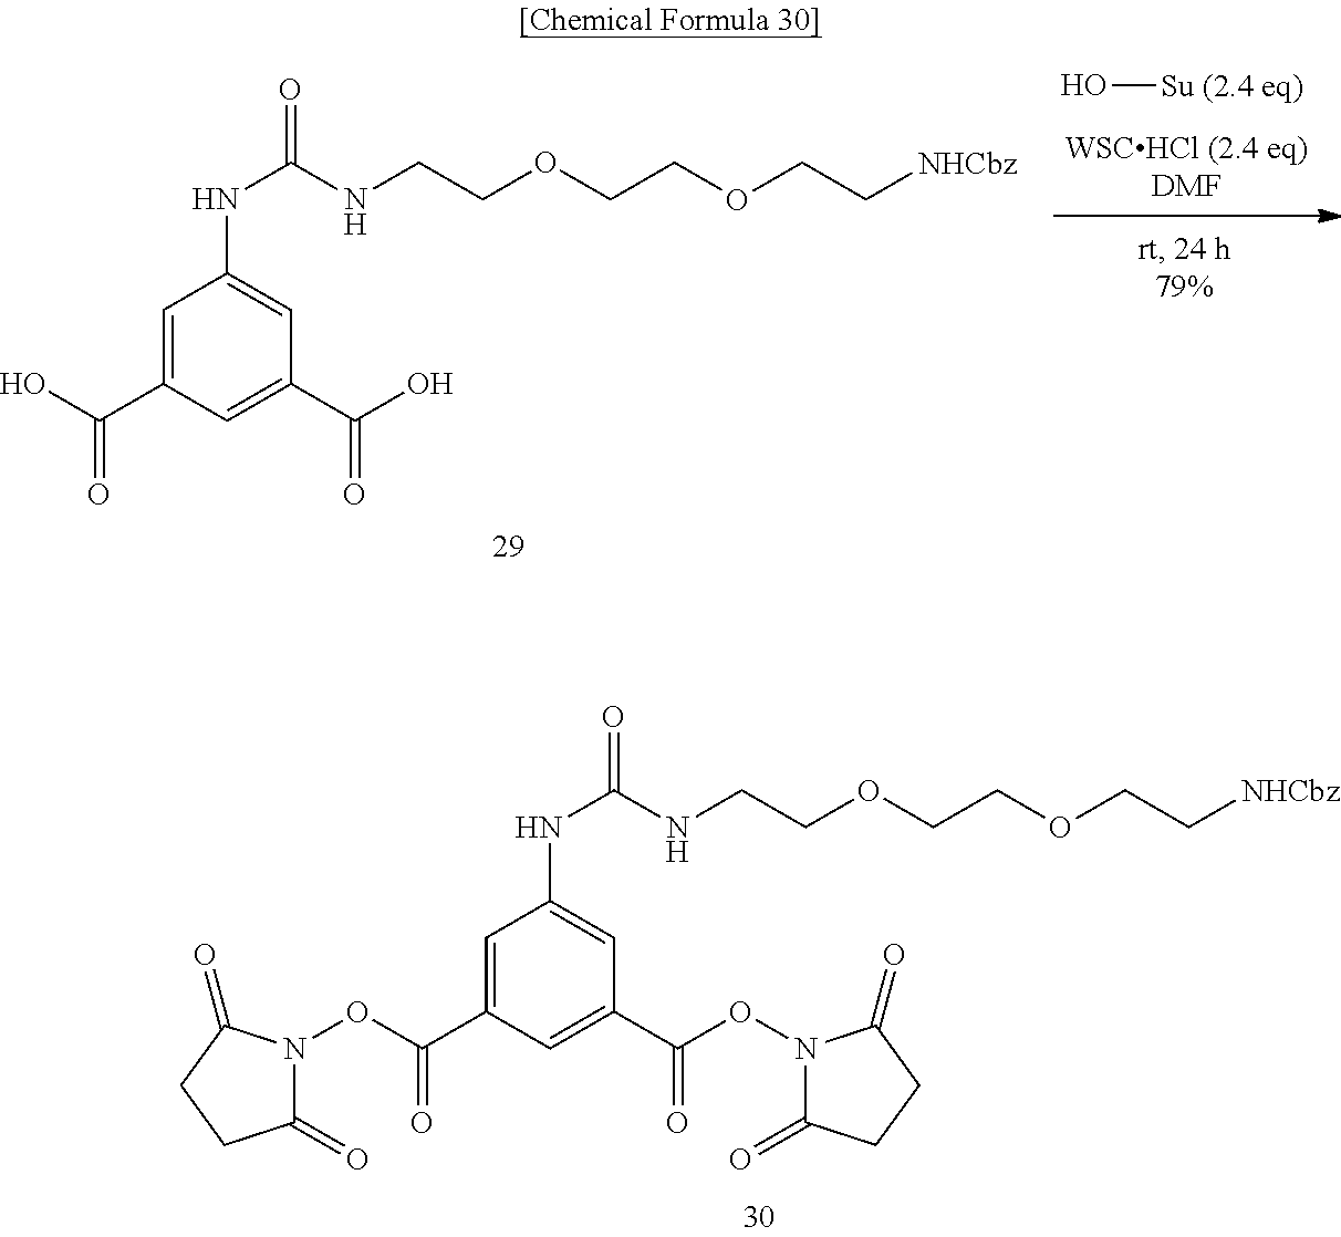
O[Su (2.4 eq)].C1=C(C(O)=O)C=C(C(O)=O)C=C1NC(=O)NCCOCCOCC[NHCbz].C1(=O)N(OC(=O)C2=CC(NC(=O)NCCOCCOCC[NHCbz])=CC(C(ON3C(=O)CCC3=O)=O)=C2)C(=O)CC1
